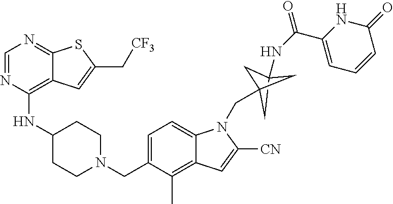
C1=NC(NC2CCN(CC3=CC=C4C(=C3C)C=C([CN])N4CC34CC(NC(=O)C5=CC=CC(=O)N5)(C3)C4)CC2)=C2C(=N1)SC(C[CF3])=C2
